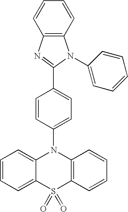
C1=CC=C2C(=C1)N(C1=CC=C(C3=NC4=C(N3C3=CC=CC=C3)C=CC=C4)C=C1)C1=C(S2(=O)=O)C=CC=C1
